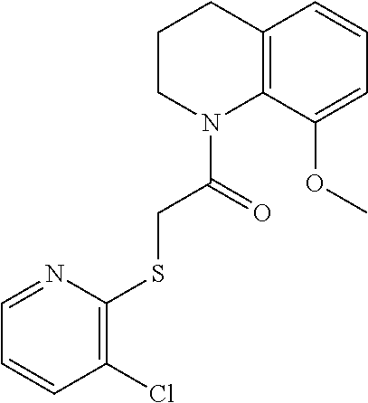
C1=CC2=C(C(OC)=C1)N(C(CSC1=C(Cl)C=CC=N1)=O)CCC2
